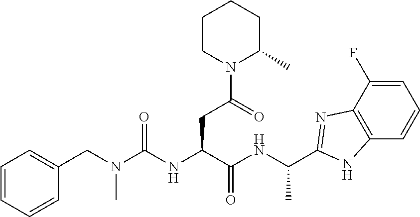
C1=C(F)C2=C(C=C1)NC(C(NC(C(NC(N(CC1=CC=CC=C1)C)=O)CC(N1C(C)CCCC1)=O)=O)C)=N2
